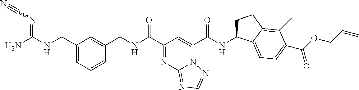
C1(CNC(N)=NC#N)=CC=CC(CNC(C2=NC3=NC=NN3C(C(NC3CCC4=C(C)C(C(OCC=C)=O)=CC=C34)=O)=C2)=O)=C1
